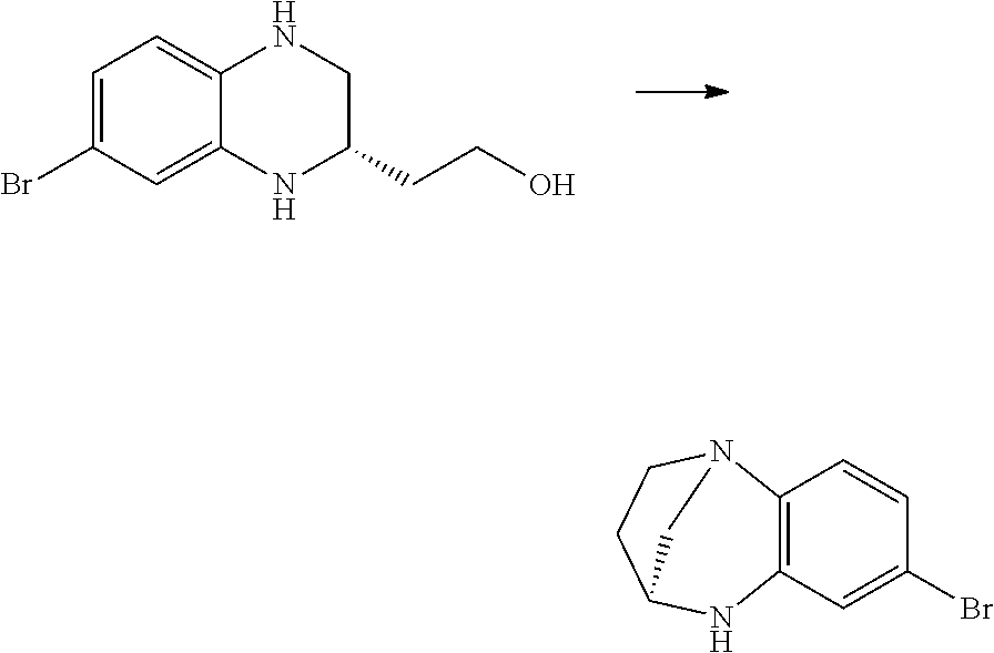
C1=C(Br)C=C2C(=C1)NCC(CCO)N2.C12=C(C=C(Br)C=C1)NC1CCN2C1
